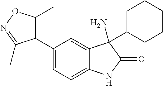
C1=C(C2=C(C)ON=C2C)C=C2C(=C1)NC(=O)C2(N)C1CCCCC1
